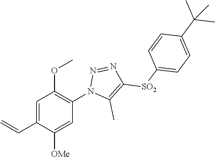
C1=C(C=C)C([OMe])=CC(N2C(C)=C([SO2]C3=CC=C(C(C)(C)C)C=C3)N=N2)=C1OC
